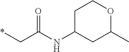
*CC(NC1CC(C)OCC1)=O
